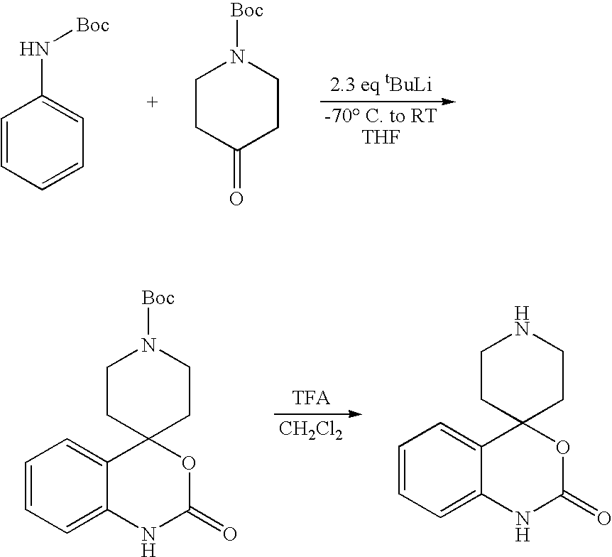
C1=CC=CC=C1N[Boc].C1CC(=O)CCN1[Boc].[CH2Cl2].C1=CC=C2C(=C1)C1(OC(=O)N2)CCN([Boc])CC1.C1=CC=C2C(=C1)C1(OC(=O)N2)CCNCC1
